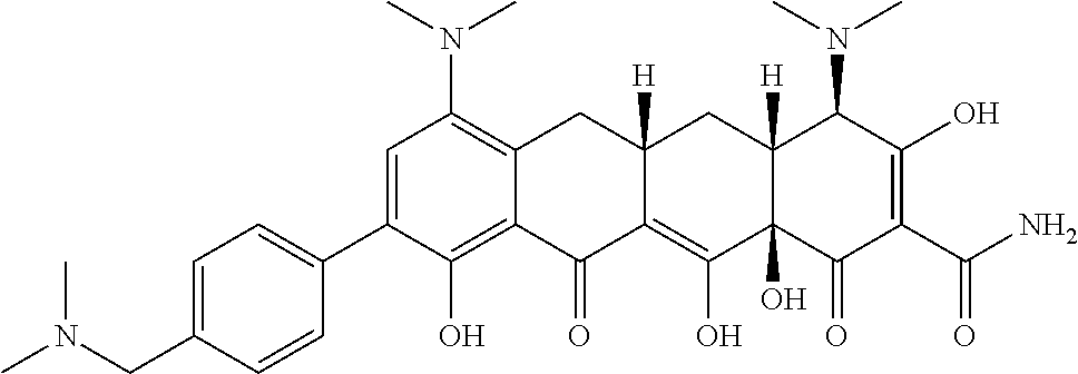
C1=C(C2=CC=C(CN(C)C)C=C2)C(O)=C2C(=C1N(C)C)CC1([H])C(=C(O)C3(O)C([H])(C1)C(N(C)C)C(O)=C(C(N)=O)C3=O)C2=O
